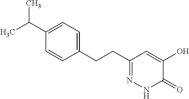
C1(CCC2=NNC(=O)C(O)=C2)=CC=C(C(C)C)C=C1
